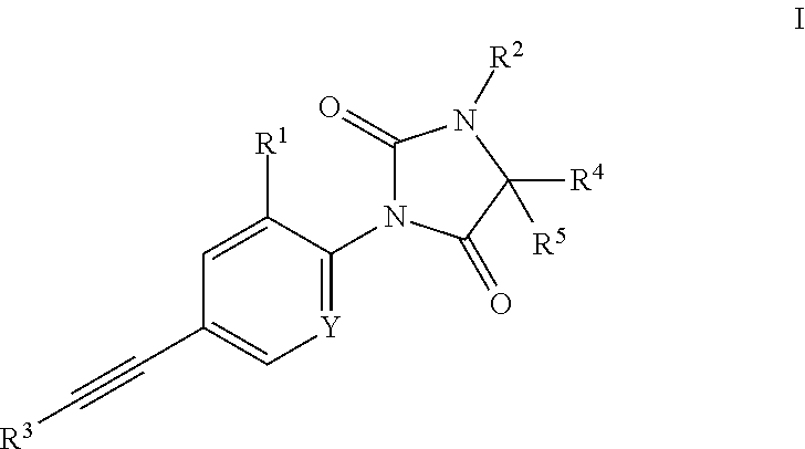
[R3]C#CC1=C[Y]=C(N2C(=O)N([R2])C([R4])([R5])C2=O)C([R1])=C1
